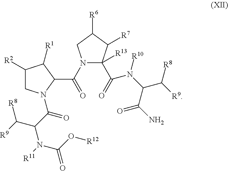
C1([R2])CN(C(C(C([R8])[R9])N([R11])C(O[R12])=O)=O)C(C(N2C(C(=O)N(C(C(N)=O)C([R9])[R8])[R10])([R13])C([R7])C([R6])C2)=O)C1[R1]
